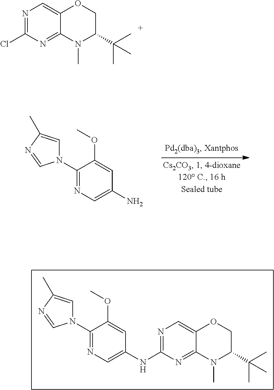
C1(N2C=C(C)N=C2)=NC=C(N)C=C1OC.C1(N2C=C(C)N=C2)=NC=C(NC2=NC=C3C(=N2)N(C)C(C(C)(C)C)CO3)C=C1OC.N1=C(Cl)N=C2C(=C1)OCC(C(C)(C)C)N2C
